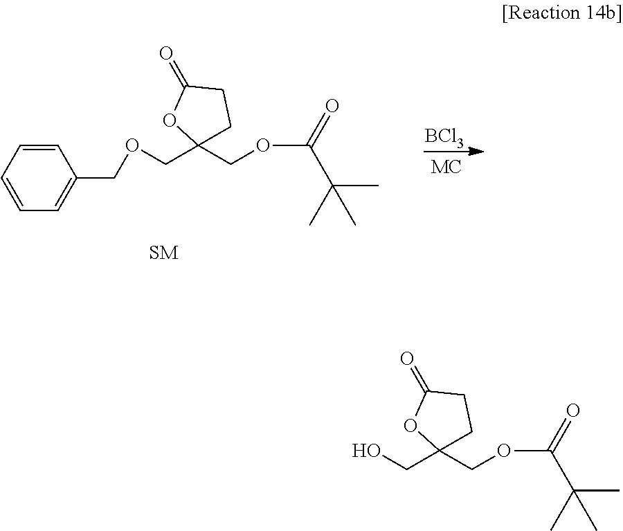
C1=CC=CC(COCC2(COC(C(C)(C)C)=O)CCC(=O)O2)=C1.[BCl3].OCC1(COC(C(C)(C)C)=O)CCC(=O)O1
